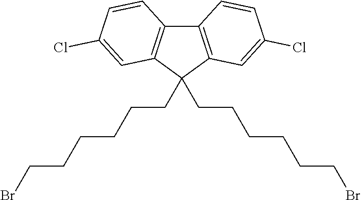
C12=C(C(CCCCCCBr)(CCCCCCBr)C3=C1C=CC(Cl)=C3)C=C(Cl)C=C2
